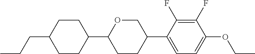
C1CC(CCC)CCC1C1CCC(C2=CC=C(OCC)C(F)=C2F)CO1
